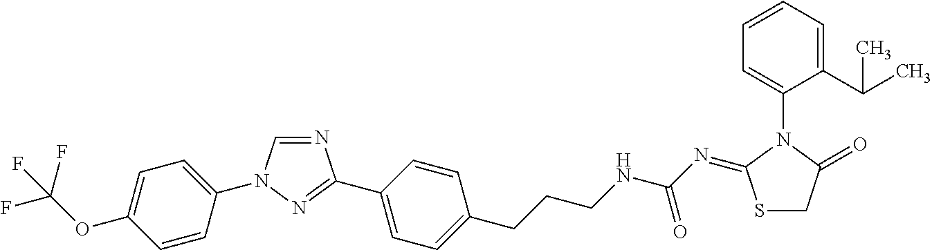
N1=CN(C2=CC=C(OC(F)(F)F)C=C2)N=C1C1=CC=C(CCCNC(N=C2SCC(=O)N2C2=CC=CC=C2C(C)C)=O)C=C1
